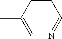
C1=C(C)C=CC=N1
